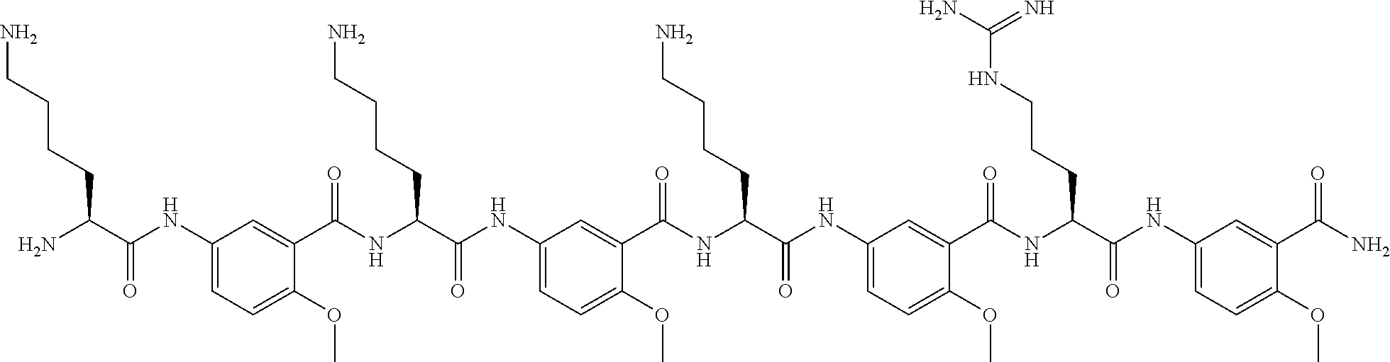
C1(NC(C(N)CCCCN)=O)=CC=C(OC)C(C(NC(C(NC2=CC=C(OC)C(C(NC(C(NC3=CC=C(OC)C(C(NC(C(NC4=CC=C(OC)C(C(N)=O)=C4)=O)CCCNC(N)=N)=O)=C3)=O)CCCCN)=O)=C2)=O)CCCCN)=O)=C1
